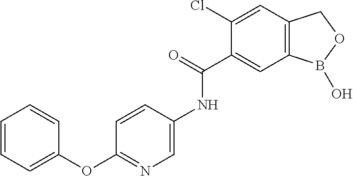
C1(Cl)=CC2=C(C=C1C(=O)NC1=CN=C(OC3=CC=CC=C3)C=C1)B(O)OC2
